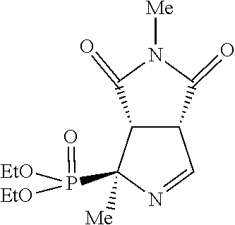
[Me]N1C(=O)C2C=NC(P(=O)([EtO])[EtO])([Me])C2C1=O
